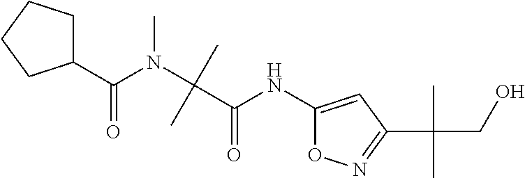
C(C(NC1=CC(C(CO)(C)C)=NO1)=O)(N(C)C(C1CCCC1)=O)(C)C
